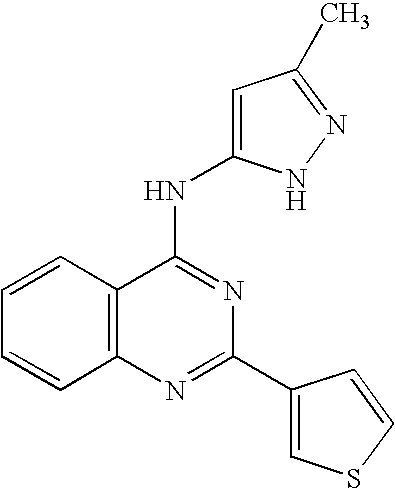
C12=C(N=C(C3=CSC=C3)N=C1NC1=CC(C)=NN1)C=CC=C2
